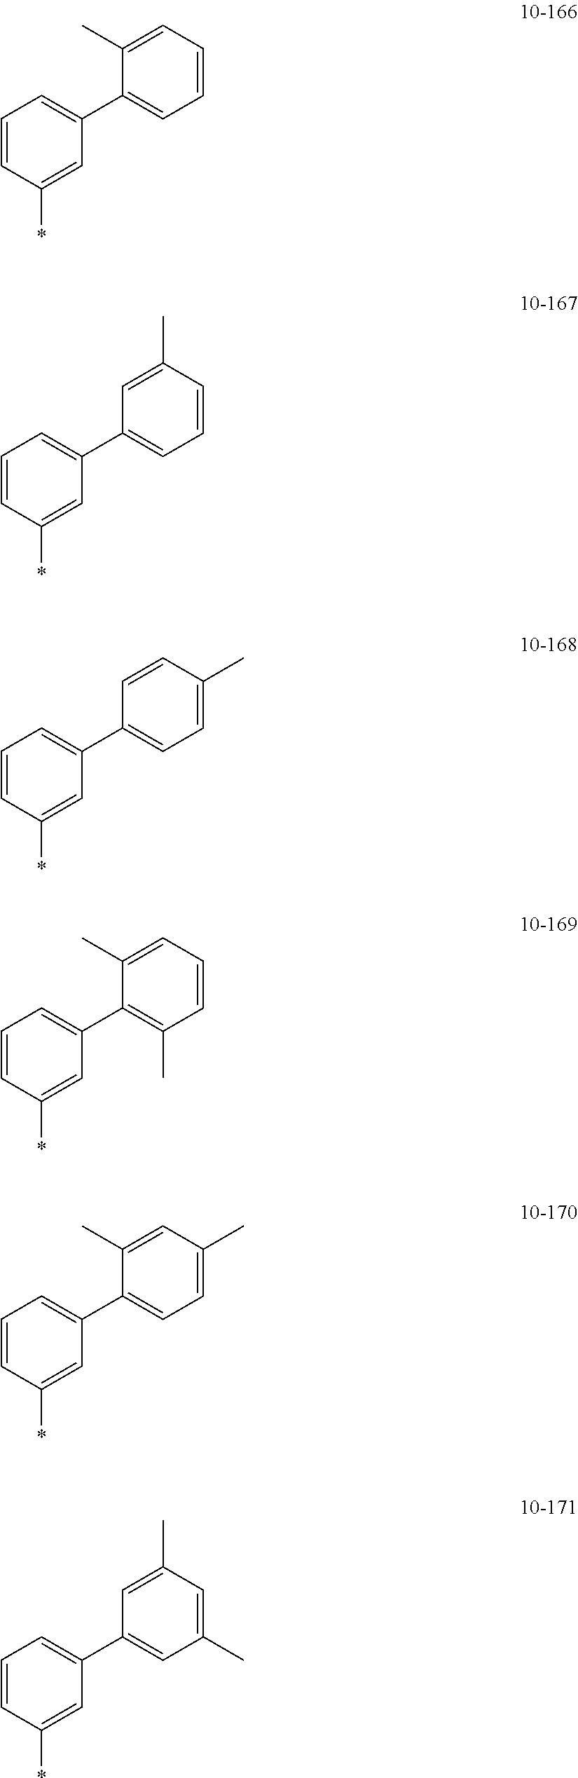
C1=CC(*)=CC(C2=CC=CC=C2C)=C1.C1=CC(*)=CC(C2=CC=CC(C)=C2)=C1.C1=CC(*)=CC(C2=CC=C(C)C=C2)=C1.C1=CC(*)=CC(C2=C(C)C=CC=C2C)=C1.C1=CC(*)=CC(C2=CC=C(C)C=C2C)=C1.C1=CC(*)=CC(C2=CC(C)=CC(C)=C2)=C1
